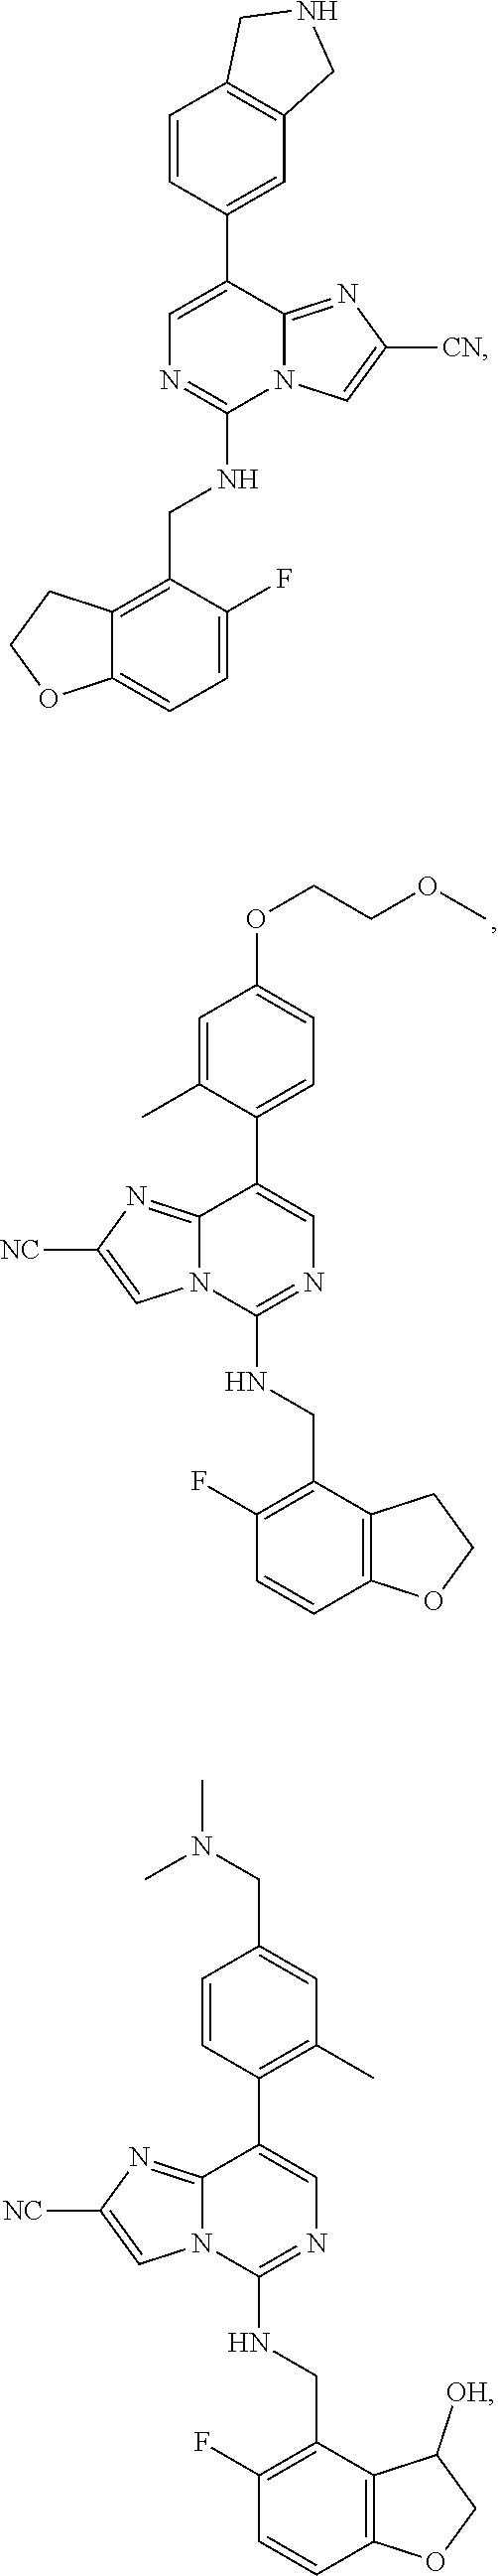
N(C1=NC=C(C2=CC=C(OCCOC)C=C2C)C2=NC([NC])=CN12)CC1=C(F)C=CC2=C1CCO2.N(C1=NC=C(C2=C(C)C=C(CN(C)C)C=C2)C2=NC([NC])=CN12)CC1=C(F)C=CC2=C1C([OH])CO2.C1=C(F)C(CNC2=NC=C(C3=CC4=C(C=C3)CNC4)C3=NC([CN])=CN23)=C2C(=C1)OCC2
